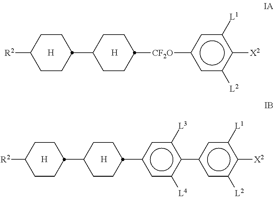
[R2]C1CCC(C2CCC([CF2O]c3cc([L2])c([X2])c([L1])c3)CC2)CC1.[H].[H].[R2]C1CCC(C2CCC(c3cc([L4])c(-c4cc([L2])c([X2])c([L1])c4)c([L3])c3)CC2)CC1.[H].[H]
